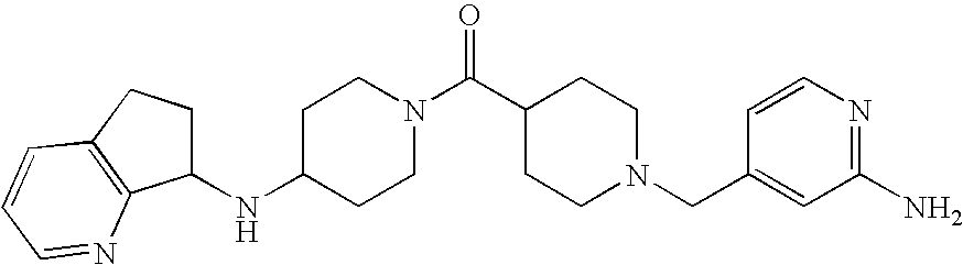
N(C1CCN(C(C2CCN(CC3=CC(N)=NC=C3)CC2)=O)CC1)C1CCC2=C1N=CC=C2
